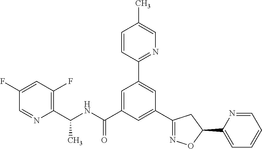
C(NC(C1=CC(C2=NC=C(C)C=C2)=CC(C2=NOC(C3=CC=CC=N3)C2)=C1)=O)(C1=C(F)C=C(F)C=N1)C
